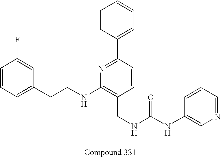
C(NC(NC1=CN=CC=C1)=O)C1=C(NCCC2=CC=CC(F)=C2)N=C(C2=CC=CC=C2)C=C1
